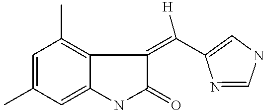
C1=C(C)C=C2C(=C1C)C(=C([H])C1=CNC=N1)C(=O)N2
